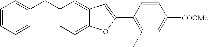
C1(C2=CC3=CC(CC4=CC=CC=C4)=CC=C3O2)=C(C)C=C([COOMe])C=C1
